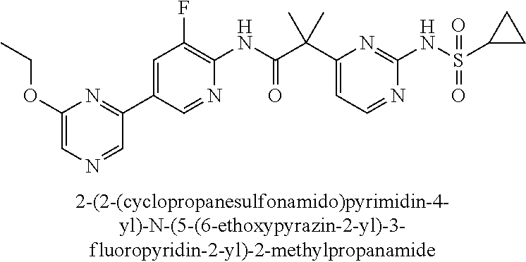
C1(NC(=O)C(C2=CC=NC(NS(=O)(=O)C3CC3)=N2)(C)C)=C(F)C=C(C2=NC(OCC)=CN=C2)C=N1
